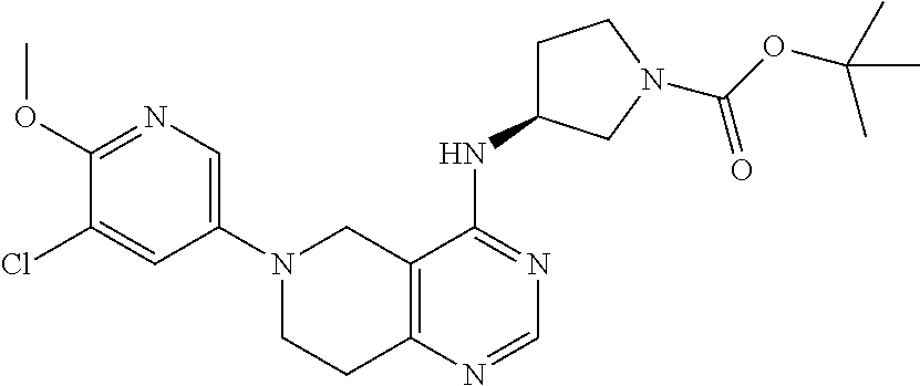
C12=C(N=CN=C1NC1CCN(C(OC(C)(C)C)=O)C1)CCN(C1=CN=C(OC)C(Cl)=C1)C2
